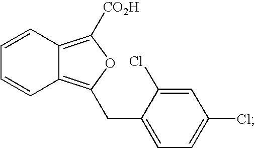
C1=CC2=C([CO2H])OC(CC3=CC=C(Cl)C=C3Cl)=C2C=C1
